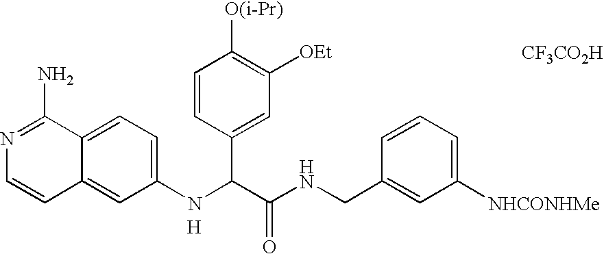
N1=C(N)C2=CC=C(NC(C(NCC3=CC([NHCONHMe])=CC=C3)=O)C3=CC([OEt])=C([O(i-Pr)])C=C3)C=C2C=C1.[H].[CF3CO2H]
